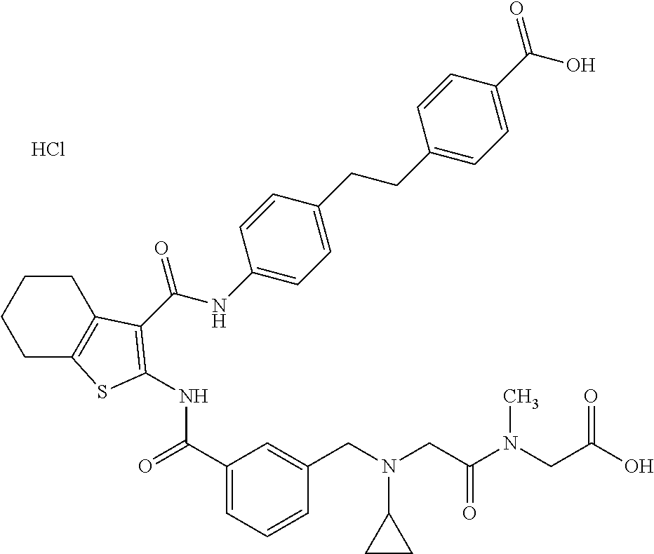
C1CC2=C(CC1)SC(NC(=O)C1=CC=CC(CN(CC(N(CC(O)=O)C)=O)C3CC3)=C1)=C2C(NC1=CC=C(CCC2=CC=C(C(=O)O)C=C2)C=C1)=O.Cl
